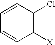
C1=CC=CC([X])=C1Cl
